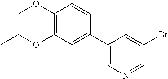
C1(C2=CN=CC(Br)=C2)=CC(OCC)=C(OC)C=C1
